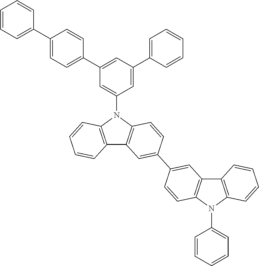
C12=C(N(C3=CC(C4=CC=C(C5=CC=CC=C5)C=C4)=CC(C4=CC=CC=C4)=C3)C3=C1C=C(C1=CC4=C(C=C1)N(C1=CC=CC=C1)C1=C4C=CC=C1)C=C3)C=CC=C2
